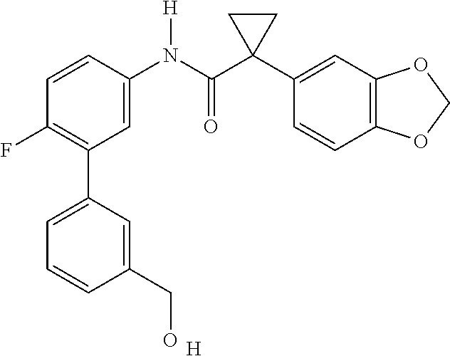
C1=C(N(C(C2(C3=CC4=C(C=C3)OCO4)CC2)=O)[H])C=CC(F)=C1C1=CC=CC(CO)=C1.[H]
